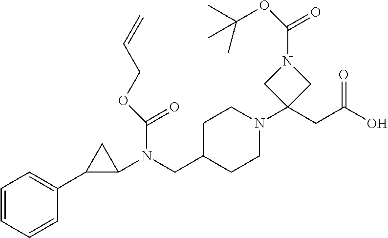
C1=CC=CC(C2C(N(CC3CCN(C4(CC(O)=O)CN(C(OC(C)(C)C)=O)C4)CC3)C(OCC=C)=O)C2)=C1
